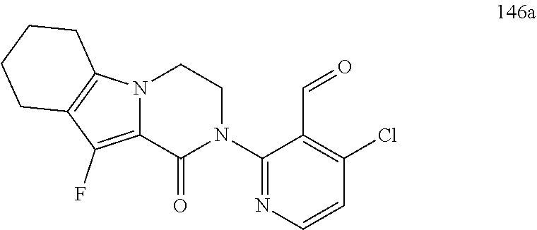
ClC1=C(C=O)C(N2CCN3C(=C(F)C4=C3CCCC4)C2=O)=NC=C1
